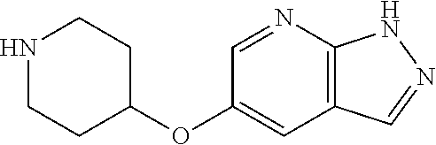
N1CCC(OC2=CC3=C(N=C2)NN=C3)CC1
